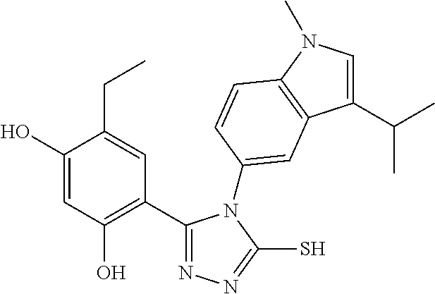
C1(C2=NN=C(S)N2C2=CC3=C(N(C)C=C3C(C)C)C=C2)=C(O)C=C(O)C(CC)=C1
